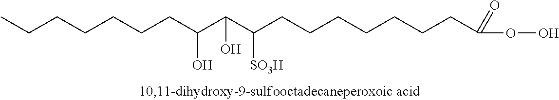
CCCCCCCC(C(C(CCCCCCCC(=O)OO)[SO3H])O)O
